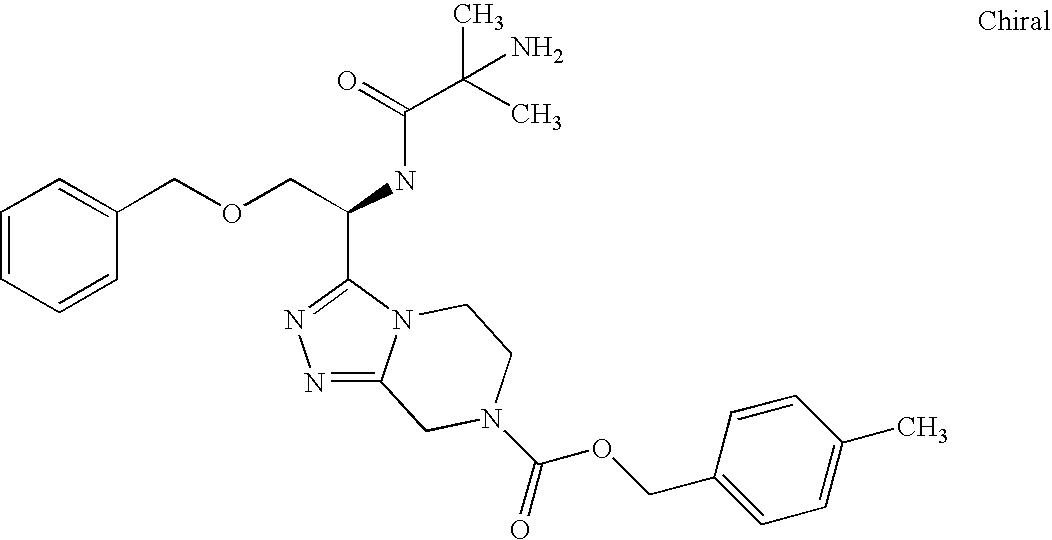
N1=C2N(C(C(COCC3=CC=CC=C3)NC(C(C)(C)N)=O)=N1)CCN(C(=O)OCC1=CC=C(C)C=C1)C2
